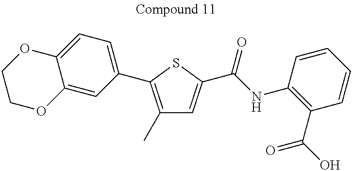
C1(C)=C(C2=CC=C3C(=C2)OCCO3)SC(C(NC2=C(C(=O)O)C=CC=C2)=O)=C1
